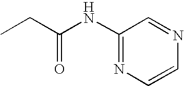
C1(NC(CC)=O)=NC=CN=C1
